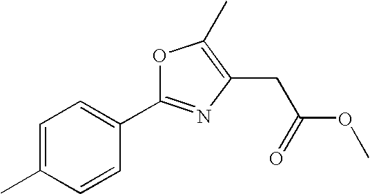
C1=C(C)C=CC(C2=NC(CC(OC)=O)=C(C)O2)=C1
